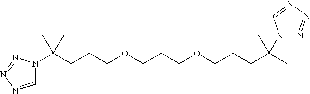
C1=NN=NN1C(CCCOCCCOCCCC(C)(C)N1N=NN=C1)(C)C
